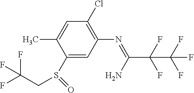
FC(F)(CS(C1=CC(N=C(N)C(F)(F)C(F)(F)F)=C(Cl)C=C1C)=O)F
